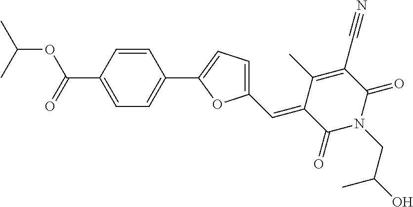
C1=C(C(=O)OC(C)C)C=CC(C2=CC=C(C=C3C(=O)N(CC(O)C)C(=O)C(C#N)=C3C)O2)=C1
